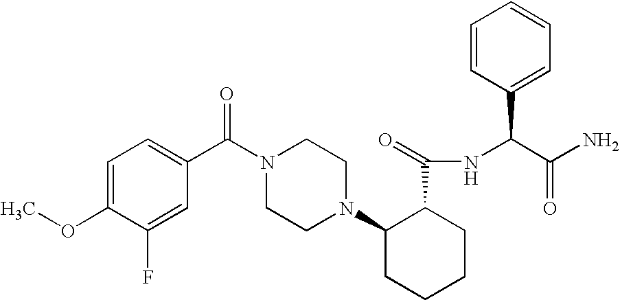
C1(F)=CC(C(N2CCN(C3CCCCC3C(NC(C(N)=O)C3=CC=CC=C3)=O)CC2)=O)=CC=C1OC
